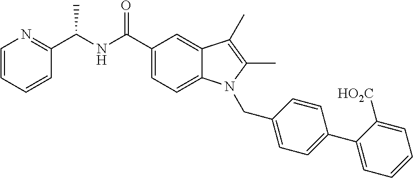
C1=CC=CC(C(NC(C2=CC=C3C(=C2)C(C)=C(C)N3CC2=CC=C(C3=CC=CC=C3[HO2C])C=C2)=O)C)=N1
